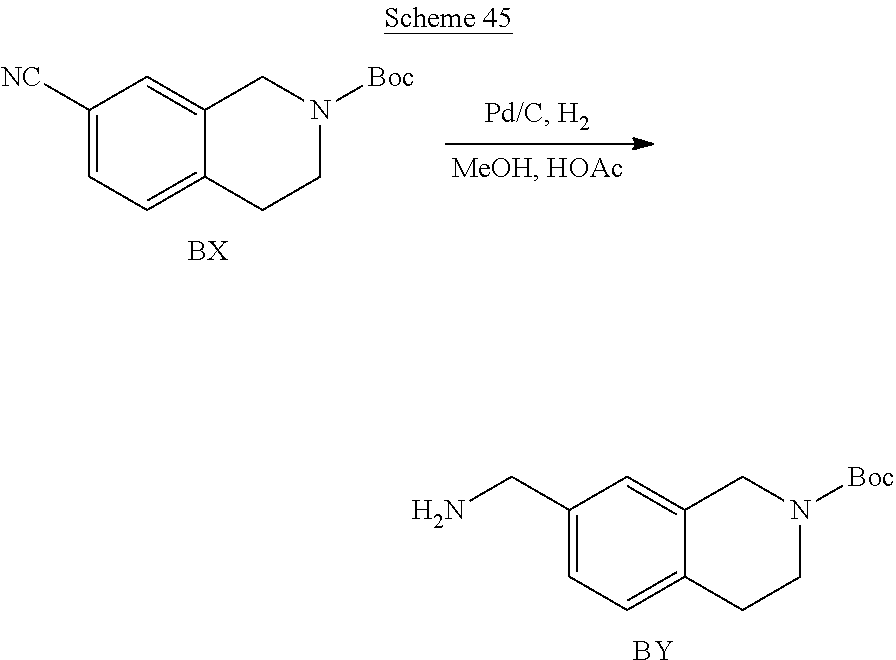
C1(CN)=CC=C2C(=C1)CN([Boc])CC2.[BY].C1([NC])=CC=C2C(=C1)CN([Boc])CC2
